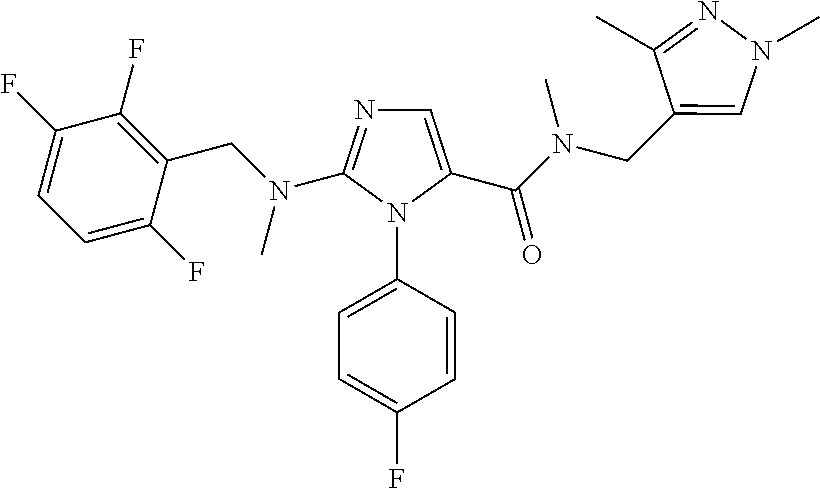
C1=C(C(N(CC2=CN(C)N=C2C)C)=O)N(C2=CC=C(F)C=C2)C(N(CC2=C(F)C(F)=CC=C2F)C)=N1
